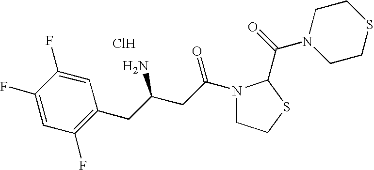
Cl.C1(F)=CC(F)=C(CC(CC(=O)N2CCSC2C(=O)N2CCSCC2)N)C=C1F
